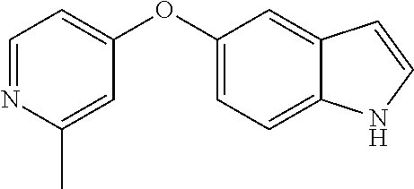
C1(OC2=CC=NC(C)=C2)=CC=C2C(=C1)C=CN2
